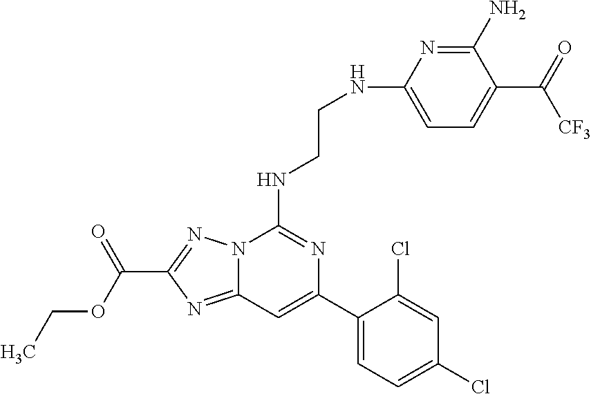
C12=NC(C(=O)OCC)=NN1C(NCCNC1=CC=C(C(=O)[CF3])C(N)=N1)=NC(C1=CC=C(Cl)C=C1Cl)=C2
